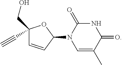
C1(CO)(C#C)C=CC(N2C=C(C)C(=O)NC2=O)O1
